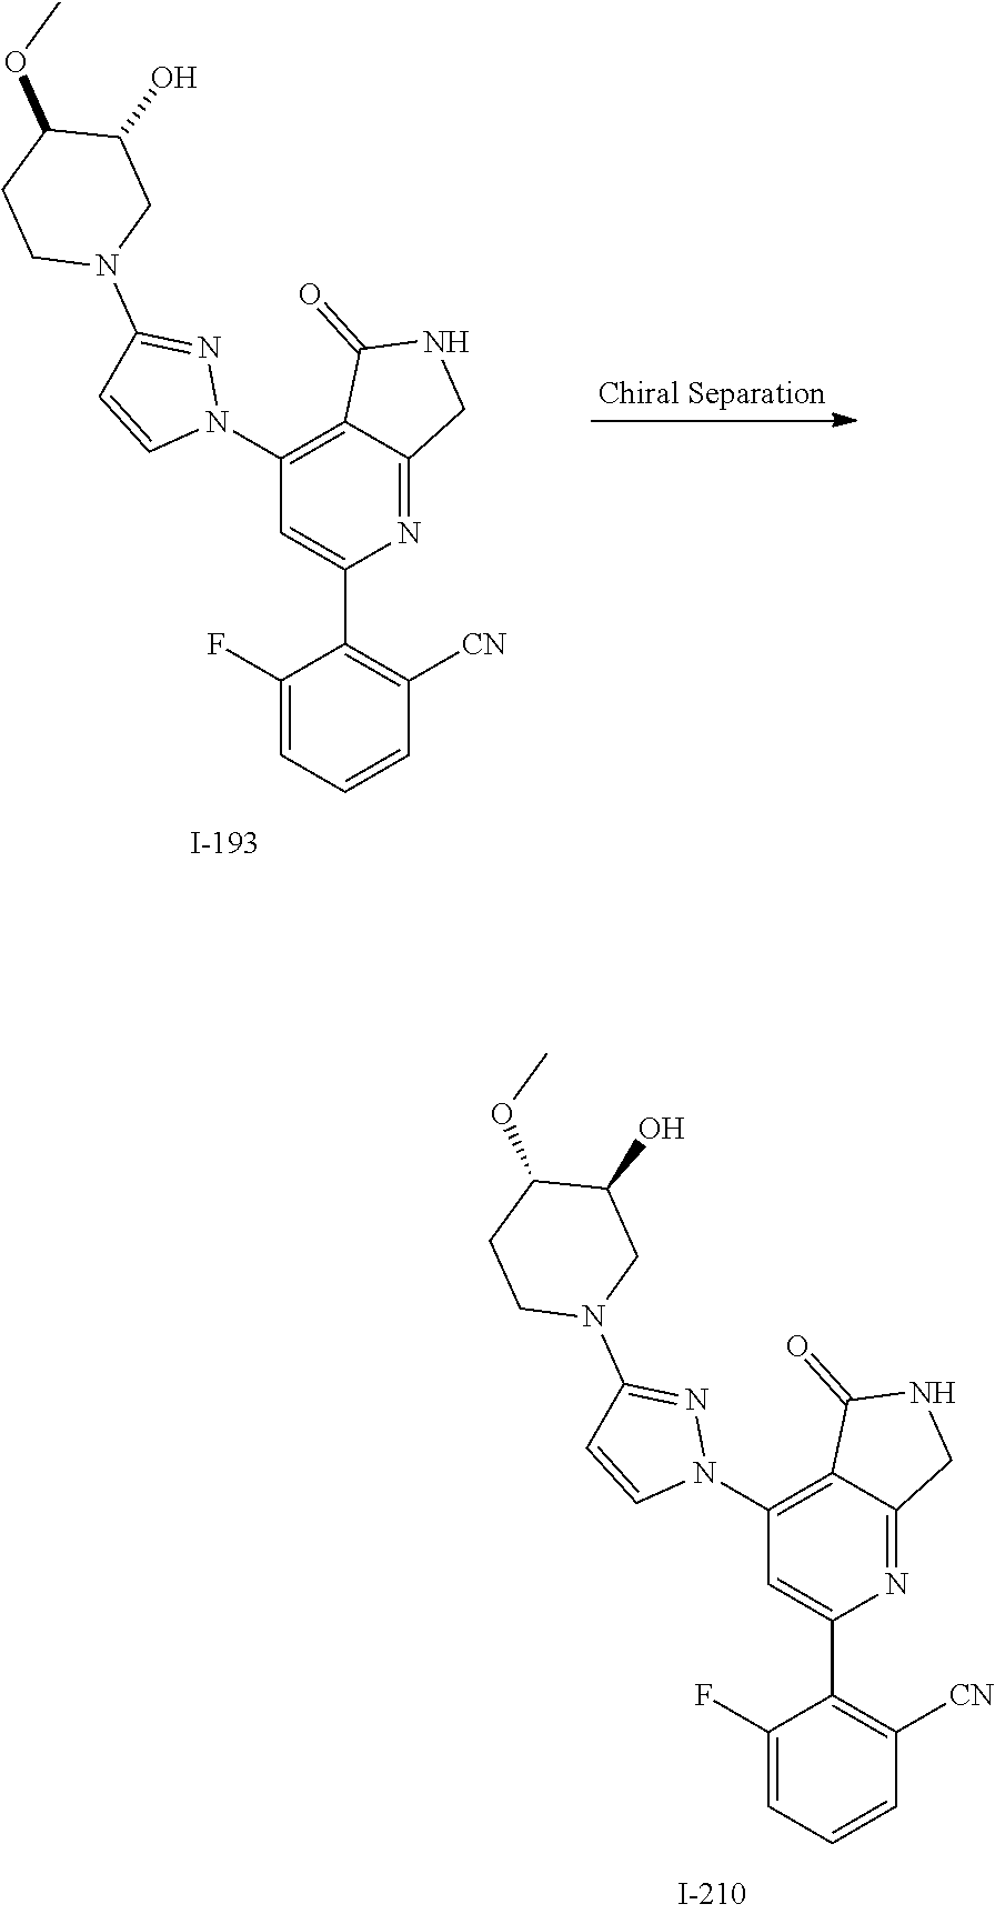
C1(F)=CC=CC([CN])=C1C1=CC(N2N=C(N3CC(O)C(OC)CC3)C=C2)=C2C(=N1)CNC2=O.C1(F)=CC=CC([CN])=C1C1=CC(N2N=C(N3CC(O)C(OC)CC3)C=C2)=C2C(=N1)CNC2=O
